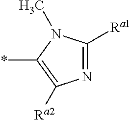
N1=C([Ra1])N(C)C(*)=C1[Ra2]
